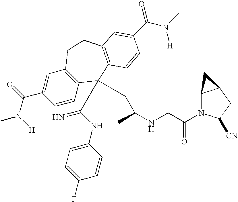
CN(C(C1=CC2=C(C=C1)C(C(NC1=CC=C(F)C=C1)=N)(CC(NCC(N1C3C(CC1[CN])C3)=O)C)C1=C(CC2)C=C(C(N(C)[H])=O)C=C1)=O)[H]
